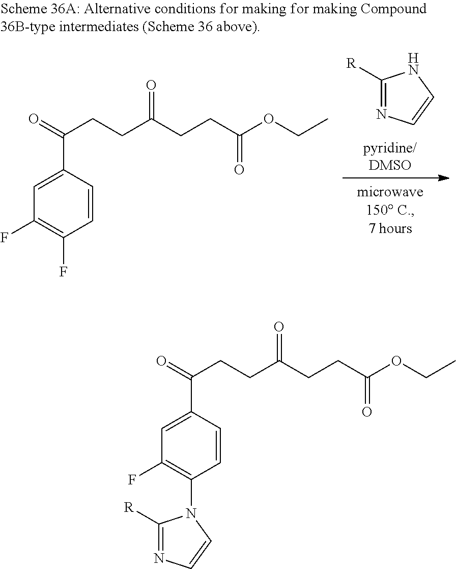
C1([R])=NC=CN1.C1=C(C(=O)CCC(CCC(OCC)=O)=O)C=CC(F)=C1F.C1=C(C(=O)CCC(CCC(OCC)=O)=O)C=CC(N2C([R])=NC=C2)=C1F
